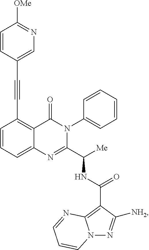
C(#CC1=C2C(=CC=C1)N=C(C([Me])NC(C1=C3N(N=C1[NH2])C=CC=N3)=O)N(C1=CC=CC=C1)C2=O)C1=CN=C([OMe])C=C1
